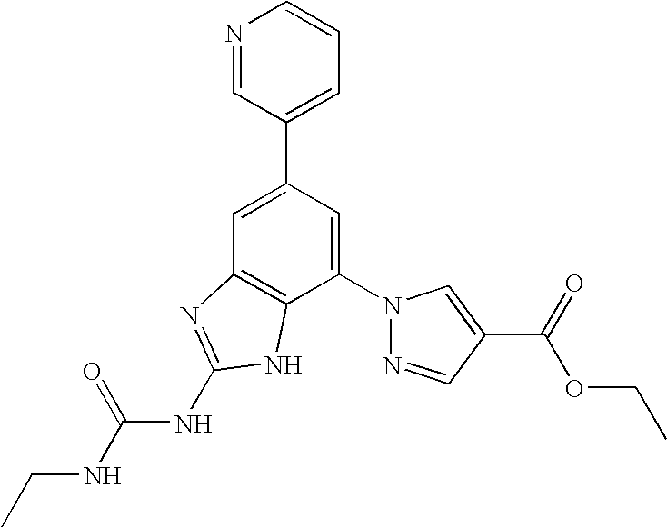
C1=C(C2=CC=CN=C2)C=C(N2N=CC(C(=O)OCC)=C2)C2=C1N=C(NC(NCC)=O)N2
